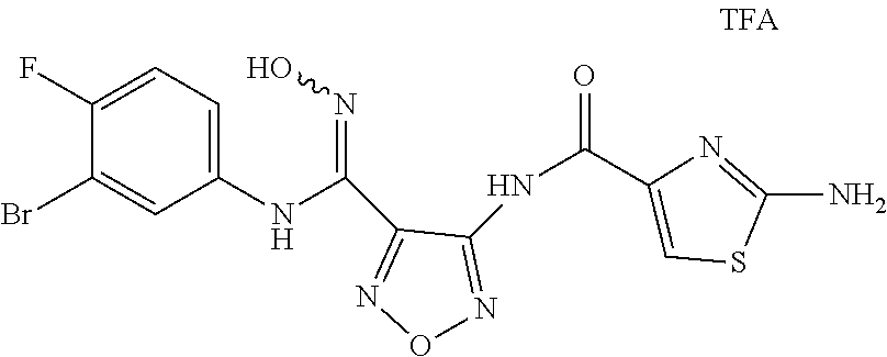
C1(NC(=NO)C2=NON=C2NC(=O)C2=CSC(N)=N2)=CC=C(F)C(Br)=C1
